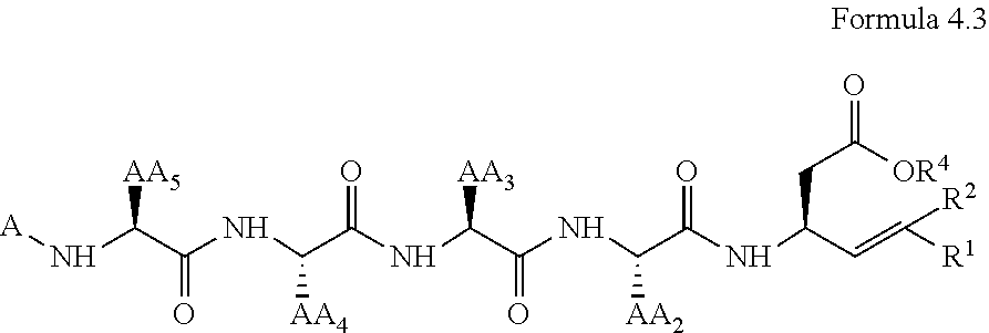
N(C(C(NC(C(NC(C(NC(C=C([R2])[R1])CC(=O)[OR4])=O)[AA2])=O)[AA3])=O)[AA4])C(C(N[A])[AA5])=O
